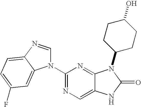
C12=CN=C(N3C=NC4=CC=C(F)C=C34)N=C1N(C1CCC(O)CC1)C(=O)N2
